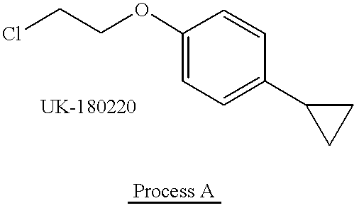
ClCCOC1=CC=C(C2CC2)C=C1
